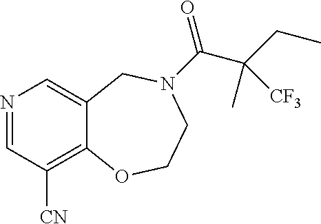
N1=CC([CN])=C2C(=C1)CN(C(=O)C(CC)(C)[CF3])CCO2
